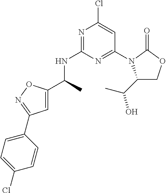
N1=C(NC(C)C2=CC(C3=CC=C(Cl)C=C3)=NO2)N=C(N2C(C(C)O)COC2=O)C=C1Cl
